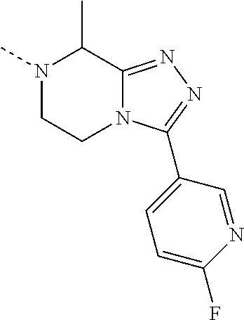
N1(C)CCN2C(=NN=C2C2=CC=C(F)N=C2)C1C
